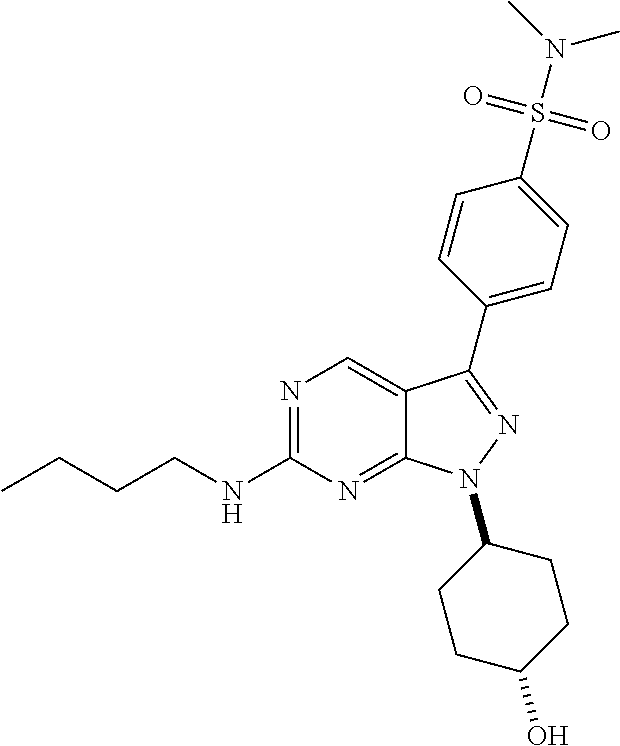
N1=C(NCCCC)N=C2C(=C1)C(C1=CC=C(S(=O)(=O)N(C)C)C=C1)=NN2C1CCC(O)CC1
